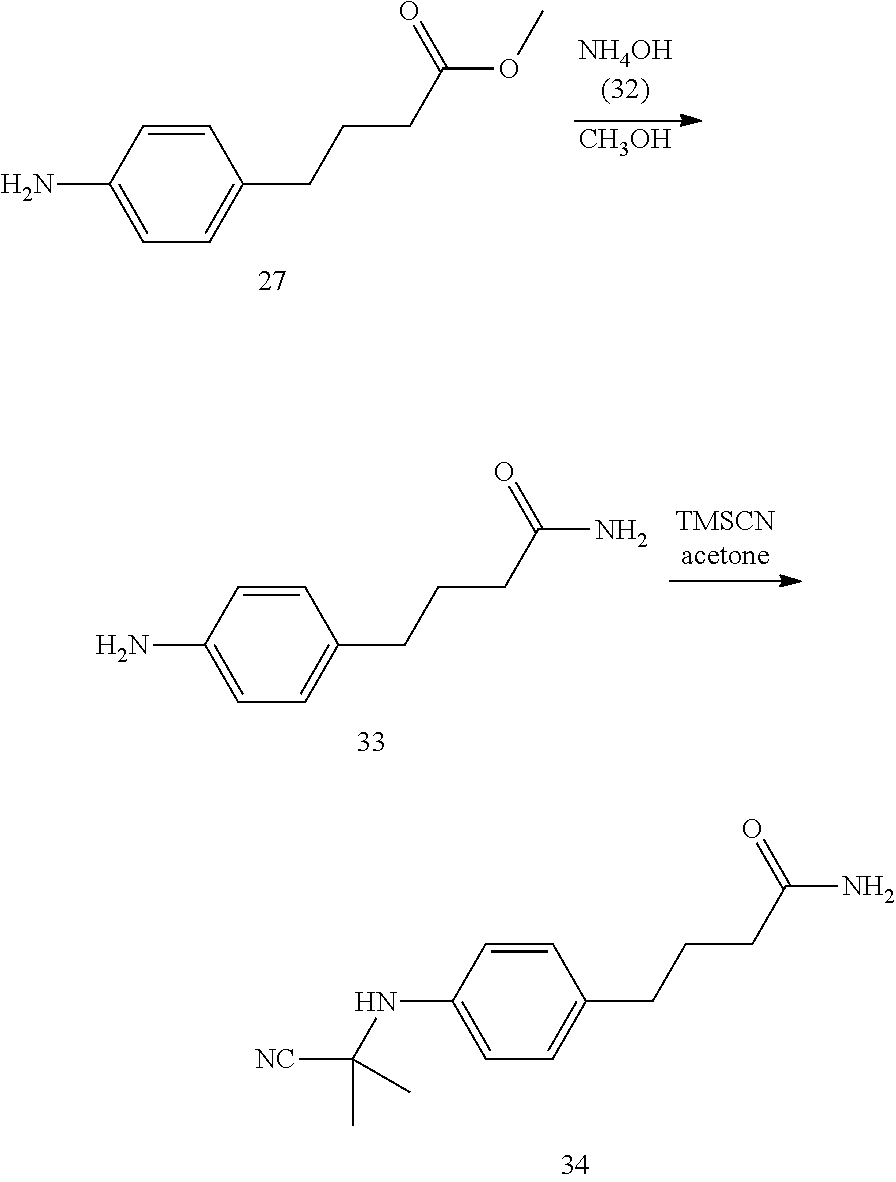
C1=CC(N)=CC=C1CCCC(OC)=O.[CH3OH].C1=CC(N)=CC=C1CCCC(N)=O.C1=CC(NC([NC])(C)C)=CC=C1CCCC(N)=O
